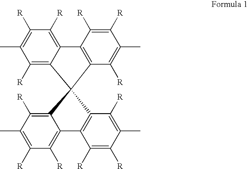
C12=C([R])C([R])=C(C)C([R])=C1C1(C3=C2C([R])=C([R])C(C)=C3[R])C2=C(C3=C([R])C([R])=C(C)C([R])=C31)C([R])=C([R])C(C)=C2[R]
